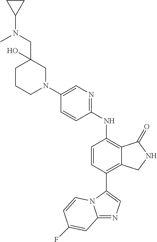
C1(N2CC(CN(C3CC3)C)(O)CCC2)=CN=C(NC2=C3C(=C(C4=CN=C5N4C=CC(F)=C5)C=C2)CNC3=O)C=C1
